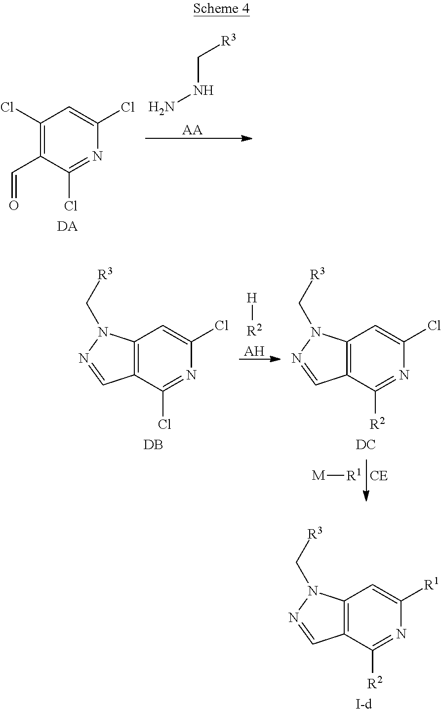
[R3]CNN.[AA].[DA].C1(Cl)=C(C=O)C(Cl)=NC(Cl)=C1.C12=C(C(Cl)=NC(Cl)=C1)C=NN2C[R3].[DB].[H][R2].[AH].[M][R1].C12=C(C([R2])=NC(Cl)=C1)C=NN2C[R3].[DC].C12=C(C([R2])=NC([R1])=C1)C=NN2C[R3].[I-d]
